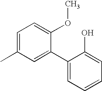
CC1=CC=C(OC)C(C2=CC=CC=C2O)=C1
